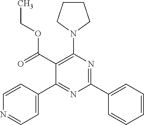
C1=CC(C2=NC(C3=CC=CC=C3)=NC(N3CCCC3)=C2C(OCC)=O)=CC=N1
